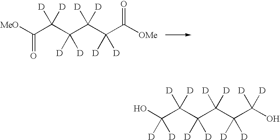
[MeO]C(C(C(C(C(C([OMe])=O)([D])[D])([D])[D])([D])[D])([D])[D])=O.OC(C(C(C(C(C(O)([D])[D])([D])[D])([D])[D])([D])[D])([D])[D])([D])[D]
